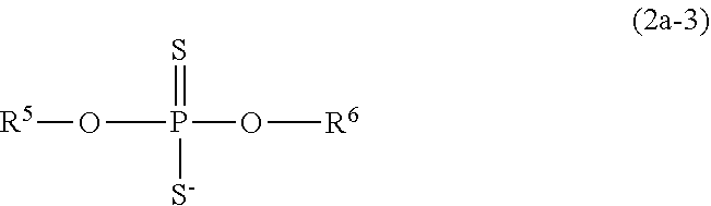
[R5]OP(O[R6])(=S)[S-]
